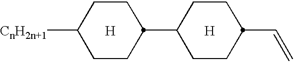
[CnH2n+1]C1CCC(C2CCC(C=C)CC2)CC1.[H].[H]
